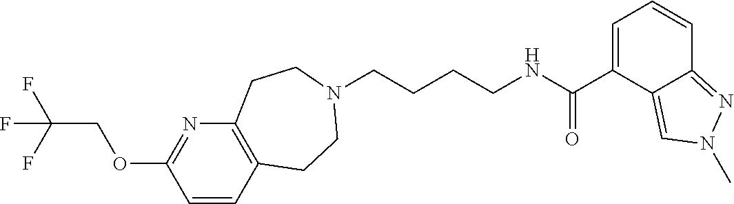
C(CCCNC(=O)C1=CC=CC2=NN(C)C=C12)N1CCC2=C(N=C(OCC(F)(F)F)C=C2)CC1
